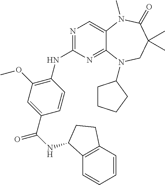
N1=C(NC2=C(OC)C=C(C(NC3C4=C(C=CC=C4)CC3)=O)C=C2)N=C2C(=C1)N(C)C(=O)C(C)(C)CN2C1CCCC1
